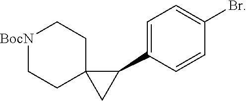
C1(C2=CC=C(Br)C=C2)C2(C1)CC[BocN]CC2
